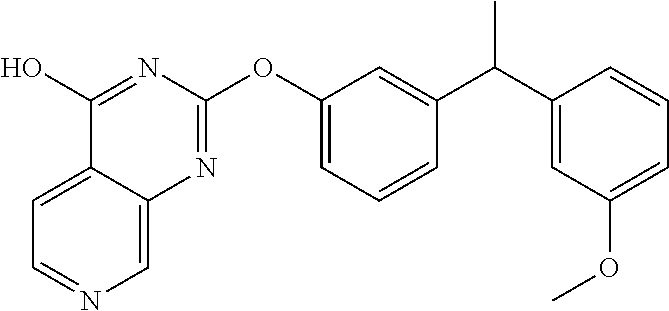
C1=C2C(=CN=C1)N=C(OC1=CC=CC(C(C3=CC(OC)=CC=C3)C)=C1)N=C2O
